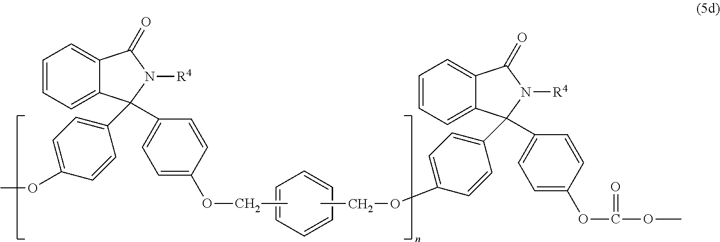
C1=CC=CC=C1.C1=CC=C2C(=C1)C(=O)N([R4])C2(C1=CC=C(OC)C=C1)C1=CC=C(OCC)C=C1.CCOC1=CC=C(C2(C3=CC=C(OC(OC)=O)C=C3)C3=CC=CC=C3C(=O)N2[R4])C=C1
